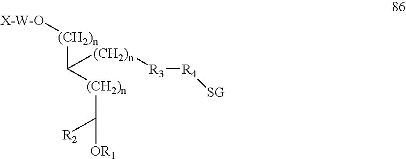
C([(CH2)n][X-W-O])([(CH2)n][R3][R4][SG])[(CH2)n]C([OR1])[R2]
